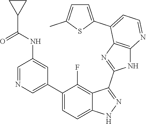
C1=NC=C(C2=CC=C3C(=C2F)C(C2=NC4=C(N2)N=CC=C4C2=CC=C(C)S2)=NN3)C=C1NC(C1CC1)=O
